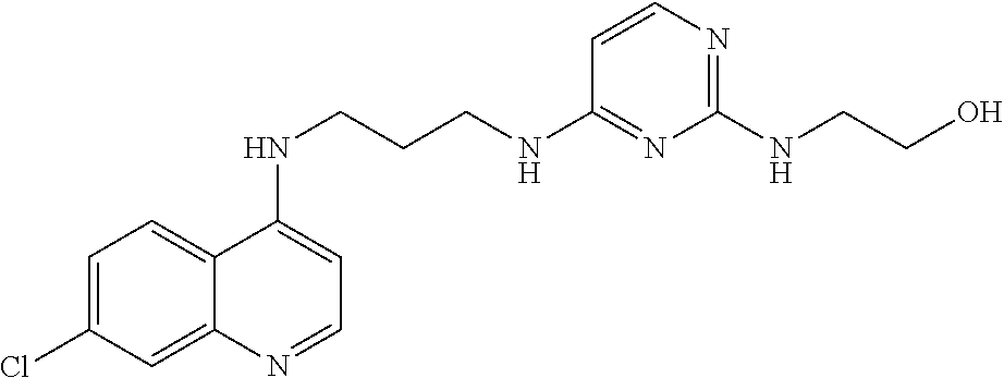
C1=C(Cl)C=C2C(=C1)C(NCCCNC1=NC(NCCO)=NC=C1)=CC=N2
